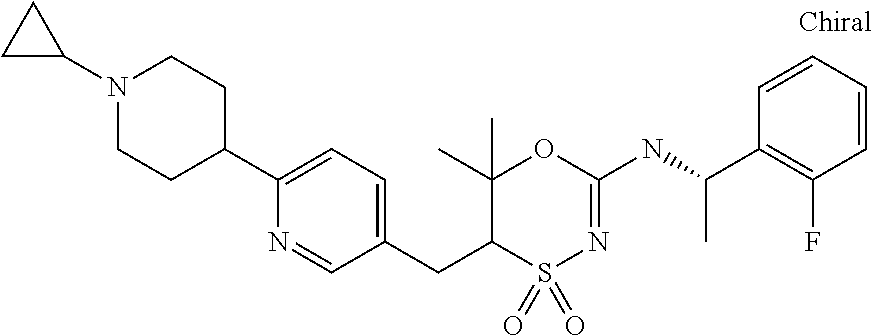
C1(C2CCN(C3CC3)CC2)=CC=C(CC2S(=O)(=O)N=C(NC(C3=C(F)C=CC=C3)C)OC2(C)C)C=N1
